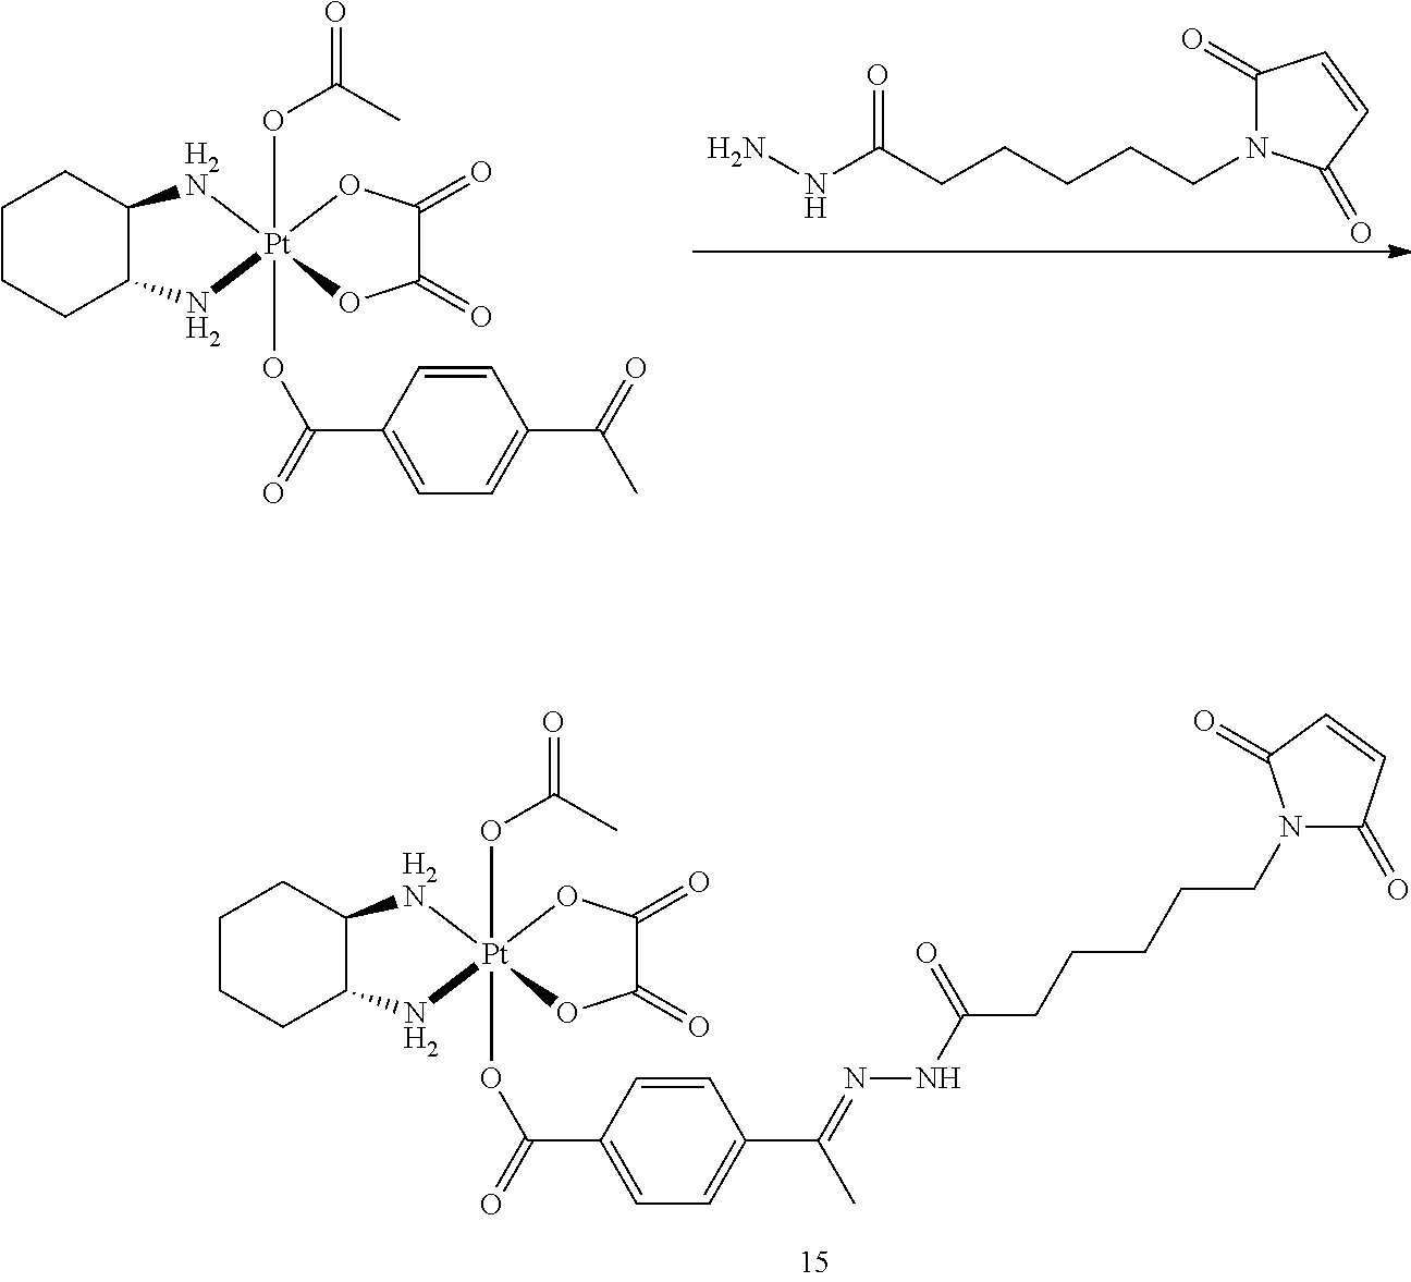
C1CCC2C(C1)[H2N][Pt]1(OC(=O)C)(OC(=O)C3=CC=C(C(=NNC(CCCCCN4C(=O)C=CC4=O)=O)C)C=C3)(N2)OC(=O)C(=O)O1.C1CCC2C(C1)[H2N][Pt]1(OC(=O)C)(OC(=O)C3=CC=C(C(=O)C)C=C3)(N2)OC(=O)C(=O)O1.C1(=O)N(CCCCCC(NN)=O)C(=O)C=C1
